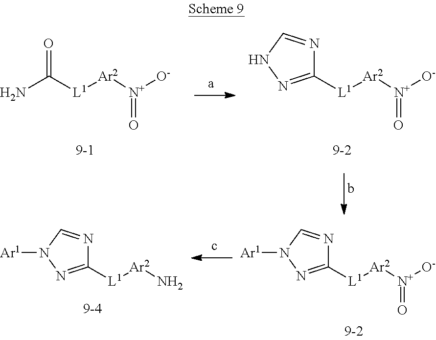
NC([L1][Ar2][N+]([O-])=O)=O.C1([L1][Ar2][N+]([O-])=O)=NNC=N1.C1([L1][Ar2][N+]([O-])=O)=NN([Ar1])C=N1.C1([L1][Ar2]N)=NN([Ar1])C=N1
